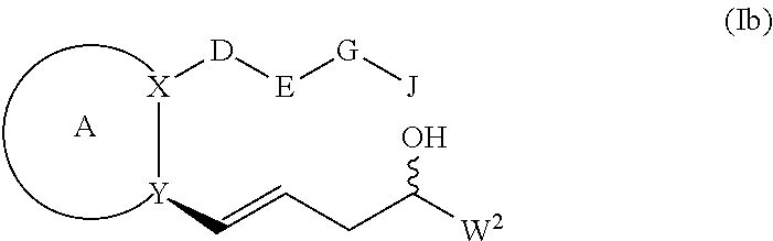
[A].[E]([D][X][Y]C=CCC([W2])O)[G][J]
